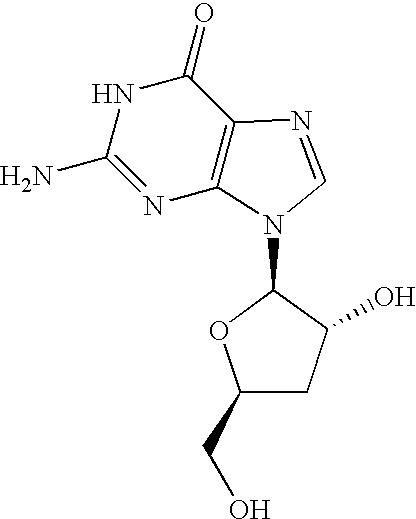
N1C(N)=NC2=C(C1=O)N=CN2C1C(O)CC(CO)O1
